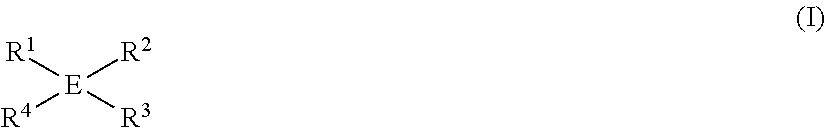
[R1][E]([R2])([R4])[R3]
